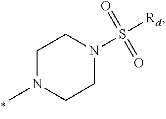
C1N(C)CCN(S(=O)(=O)[Rd])C1
